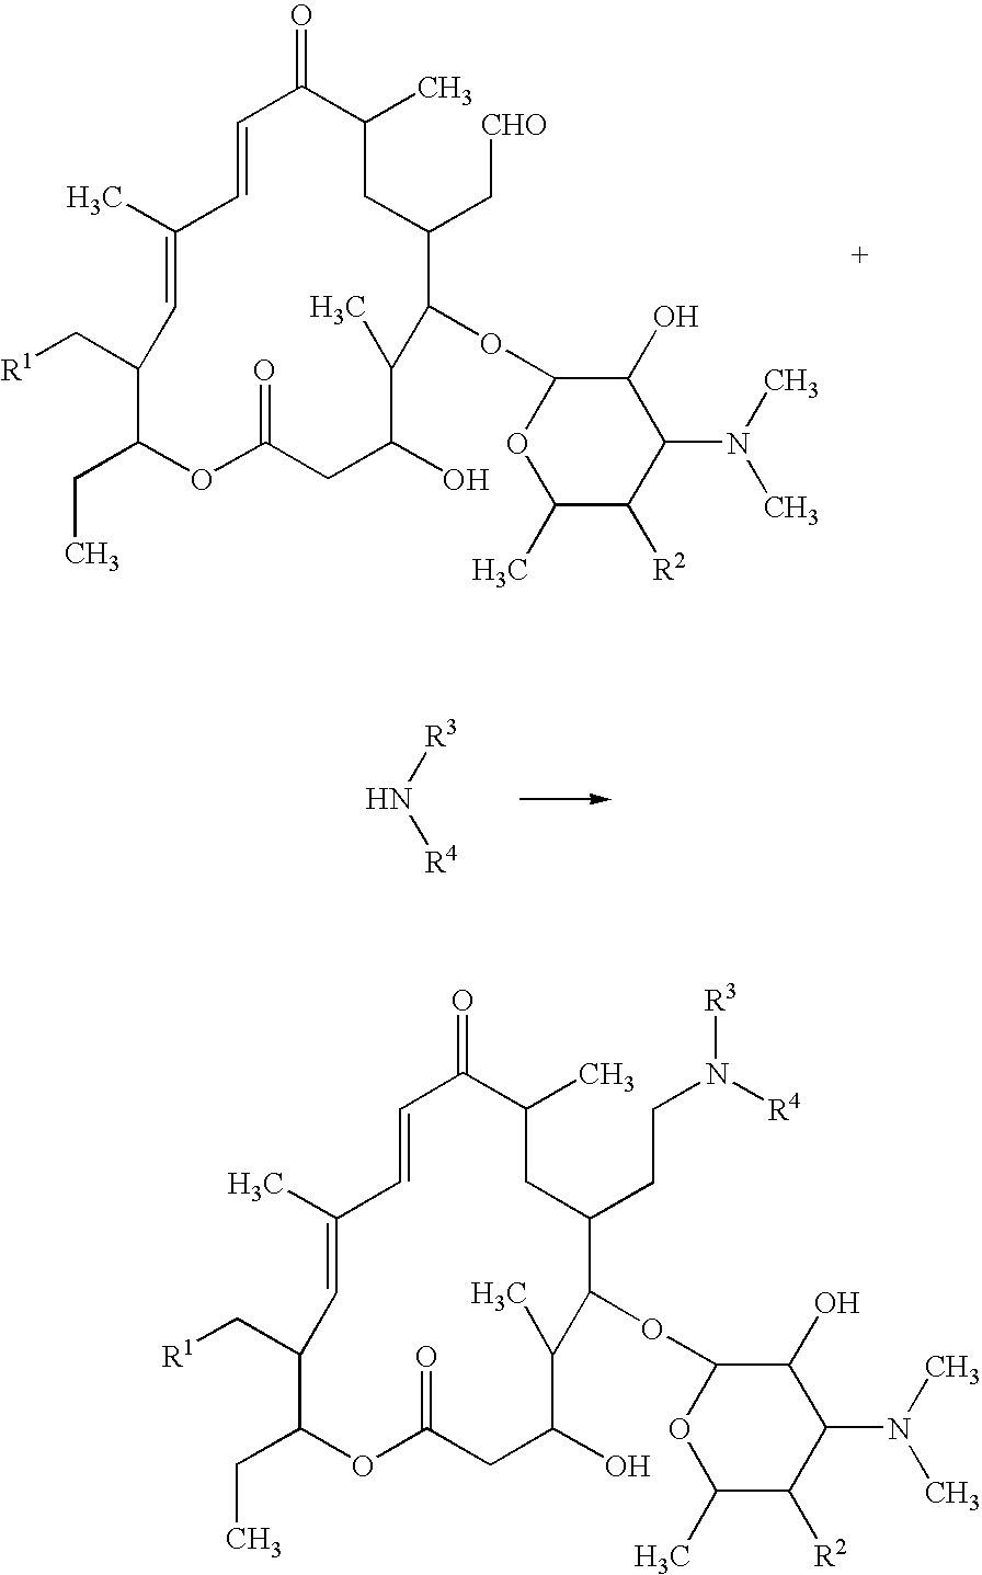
C1(C)=CC(C[R1])C(CC)OC(=O)CC(O)C(C)C(OC2OC(C)C([R2])C(N(C)C)C2O)C(CCN([R4])[R3])CC(C)C(=O)C=C1.C1(C)=CC(C[R1])C(CC)OC(=O)CC(O)C(C)C(OC2OC(C)C([R2])C(N(C)C)C2O)C(C[CHO])CC(C)C(=O)C=C1.N([R3])[R4]
